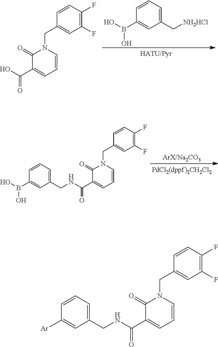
C1(C[NH2HCl])=CC=CC(B(O)O)=C1.C1(F)=C(F)C=CC(CN2C(=O)C(C(O)=O)=CC=C2)=C1.C1(CNC(=O)C2=CC=CN(CC3=CC(F)=C(F)C=C3)C2=O)=CC=CC(B(O)O)=C1.C1(CNC(=O)C2=CC=CN(CC3=CC(F)=C(F)C=C3)C2=O)=CC=CC([Ar])=C1
